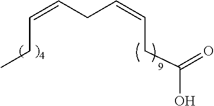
C(=CCC(O)=O)CC=CCC
